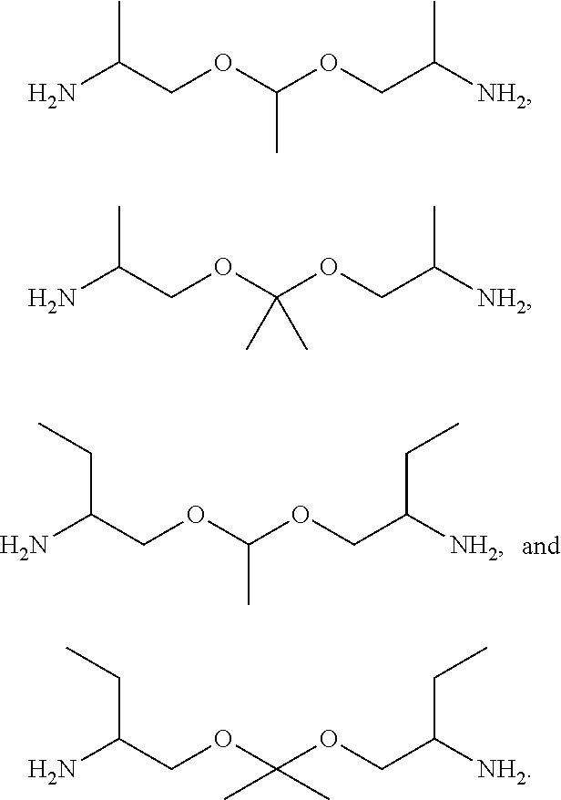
C(N)(COC(OCC([NH2])CC)C)CC.C(N)(COC(C)(OCC([NH2])C)C)C.C(N)(COC(OCC([NH2])C)C)C.C(N)(COC(C)(OCC([NH2])CC)C)CC
